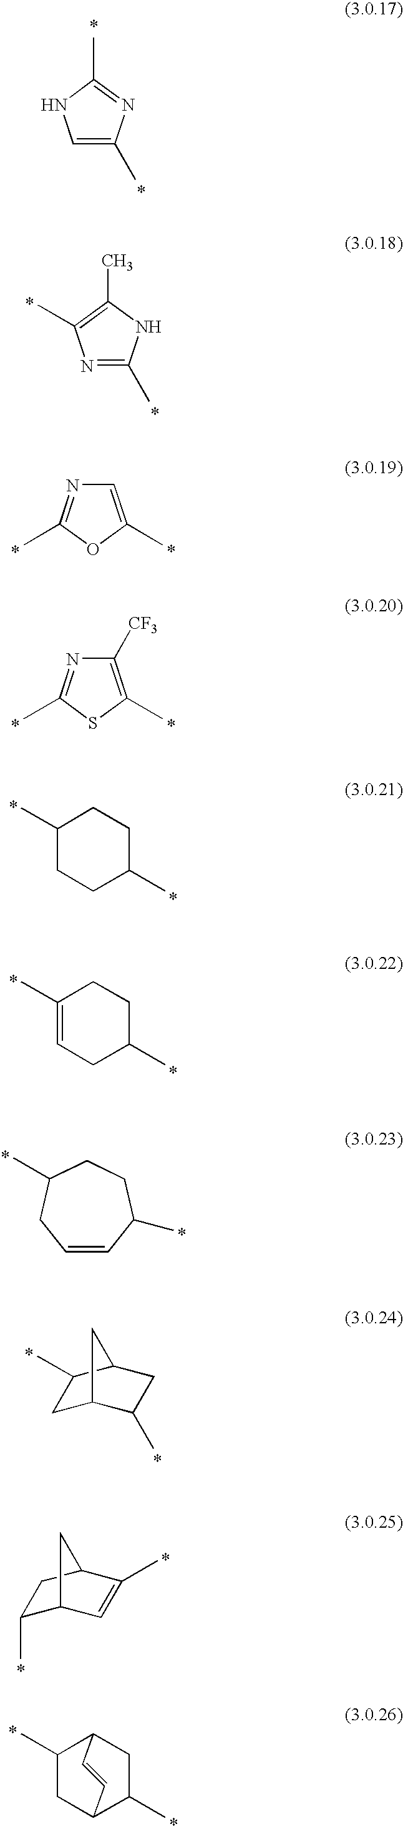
C1=C(C)N=C(C)N1.N1=C(C)NC(C)=C1C.N1=C(C)OC(C)=C1.N1=C(C)SC(C)=C1[CF3].C1(C)CCC(C)CC1.C1(C)=CCC(C)CC1.C1=CC(C)CCC(C)C1.C1C2C(C)CC(C1C)C2.C1(C)C2C=C(C)C(C1)C2.C1(C)CC2C(C)CC1C=C2
